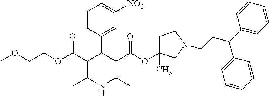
C1=CC(C2C(C(OCCOC)=O)=C(C)NC(C)=C2C(OC2(C)CCN(CCC(C3=CC=CC=C3)C3=CC=CC=C3)C2)=O)=CC([NO2])=C1
